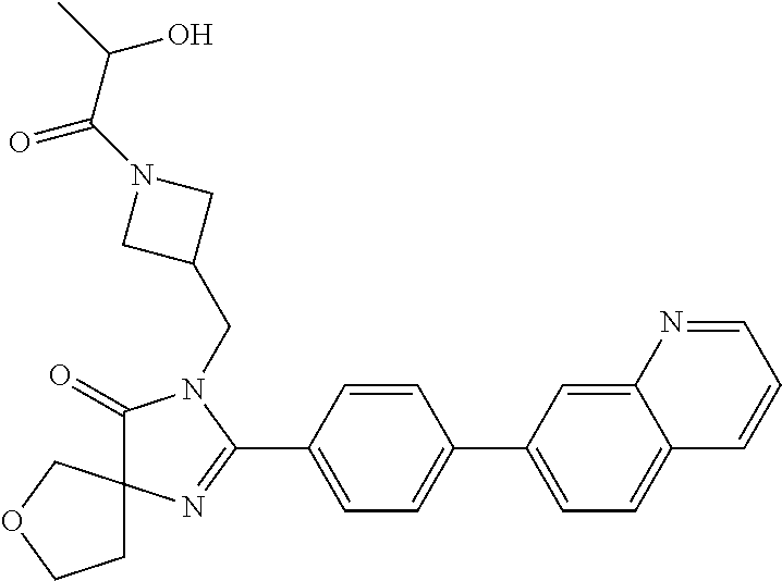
C1(=O)N(CC2CN(C(=O)C(C)O)C2)C(C2=CC=C(C3=CC=C4C(=C3)N=CC=C4)C=C2)=NC12CCOC2
